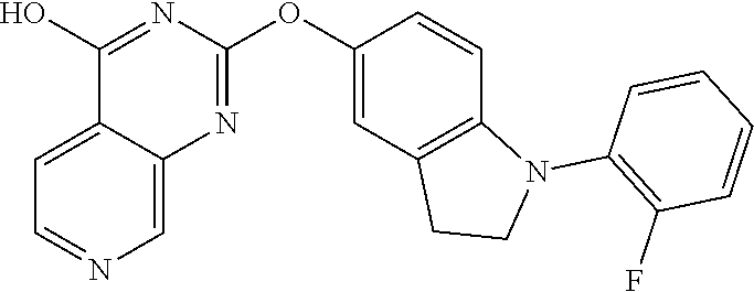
C12=CC=NC=C1N=C(OC1=CC3=C(C=C1)N(C1=C(F)C=CC=C1)CC3)N=C2O
